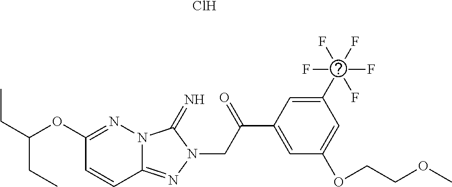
C12=NN(CC(=O)C3=CC(OCCOC)=CC(C(F)(F)(F)(F)F)=C3)C(=N)N1N=C(OC(CC)CC)C=C2.Cl
